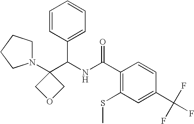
C1(C(NC(C2=C(SC)C=C(C(F)(F)F)C=C2)=O)C2=CC=CC=C2)(N2CCCC2)COC1
